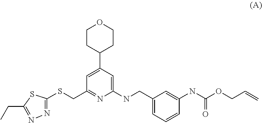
C1CC(C2=CC(CSC3=NN=C(CC)S3)=NC(NCC3=CC=CC(NC(OCC=C)=O)=C3)=C2)CCO1
